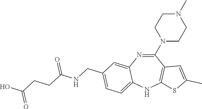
C1(N2CCN(C)CC2)=NC2=CC(CNC(CCC(O)=O)=O)=CC=C2NC2=C1C=C(C)S2
